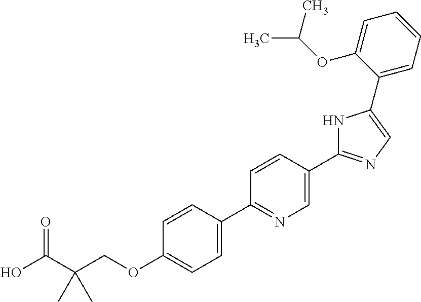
OC(C(COC1=CC=C(C2=NC=C(C3=NC=C(C4=CC=CC=C4OC(C)C)N3)C=C2)C=C1)(C)C)=O
